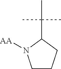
C1CCC(C(C)(C)C)N1[AA]
